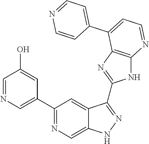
C1(C2=NC=C3C(=C2)C(C2=NC4=C(N2)N=CC=C4C2=CC=NC=C2)=NN3)=CN=CC(O)=C1
